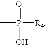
CP([R4])(=O)O
